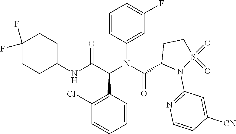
N(C(C(N(C1=CC(F)=CC=C1)C(=O)C1N(C2=NC=CC([CN])=C2)S(=O)(=O)CC1)C1=C(Cl)C=CC=C1)=O)C1CCC(F)(F)CC1
